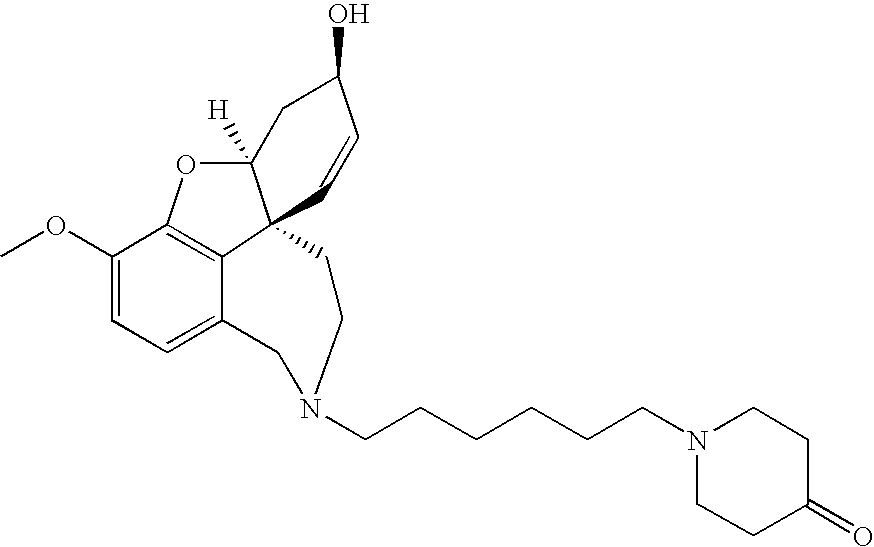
C1(OC)=CC=C2C3=C1OC1([H])C3(C=CC(O)C1)CCN(CCCCCCN1CCC(=O)CC1)C2
